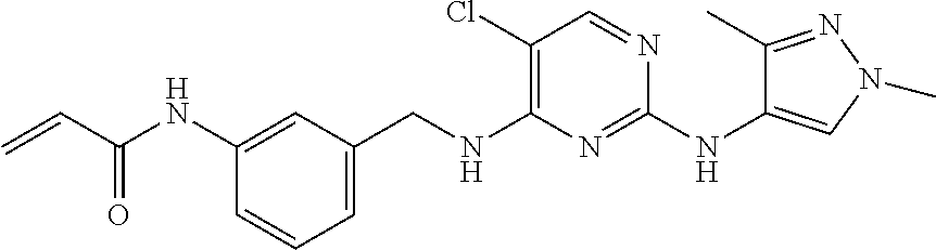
C1=C(CNC2=C(Cl)C=NC(NC3=CN(C)N=C3C)=N2)C=C(NC(C=C)=O)C=C1
